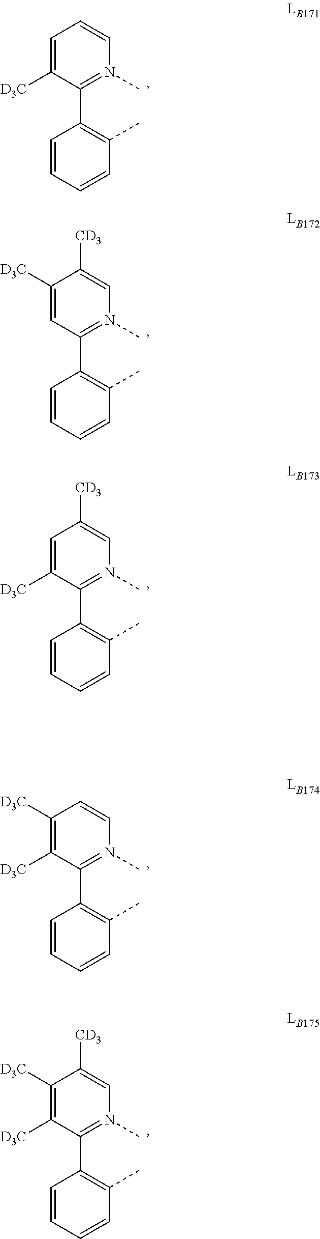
C1=CC=CC(C)=C1C1=N(C)C=CC=C1[D3C].C1=CC=CC(C)=C1C1=N(C)C=C([CD3])C([D3C])=C1.C1=CC=CC(C)=C1C1=N(C)C=C([CD3])C=C1[D3C].C1=CC=CC(C)=C1C1=N(C)C=CC([D3C])=C1[D3C].C1=CC=CC(C)=C1C1=N(C)C=C([CD3])C([D3C])=C1[D3C]
